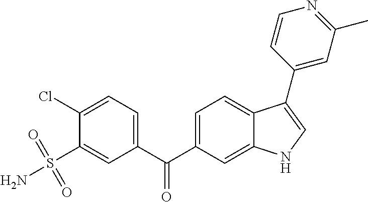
C1(C(C2=CC=C3C(=C2)NC=C3C2=CC(C)=NC=C2)=O)=CC=C(Cl)C(S(N)(=O)=O)=C1
